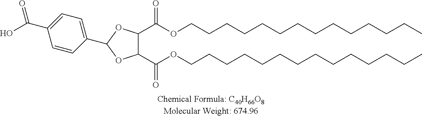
C1(C(O)=O)=CC=C(C2OC(C(OCCCCCCCCCCCCCC)=O)C(C(OCCCCCCCCCCCCCC)=O)O2)C=C1
